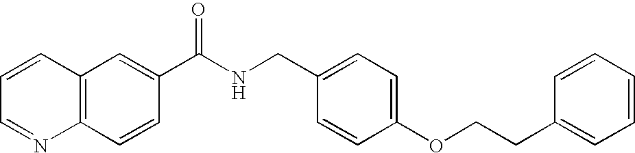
C1=CC=NC2=C1C=C(C(NCC1=CC=C(OCCC3=CC=CC=C3)C=C1)=O)C=C2
